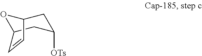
O1C2CC([OTs])CC1C=C2
